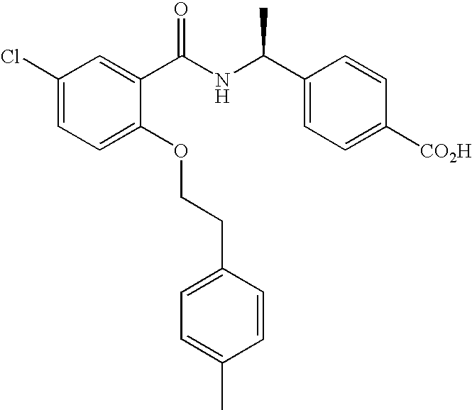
C1(Cl)=CC=C(OCCC2=CC=C(C)C=C2)C(C(NC(C2=CC=C([CO2H])C=C2)C)=O)=C1
